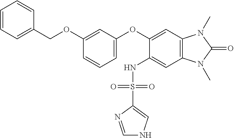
C1(COC2=CC(OC3=CC4=C(C=C3NS(C3=CNC=N3)(=O)=O)N(C)C(=O)N4C)=CC=C2)=CC=CC=C1
